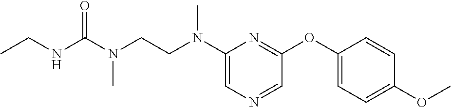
C1(N(CCN(C(NCC)=O)C)C)=CN=CC(OC2=CC=C(OC)C=C2)=N1
